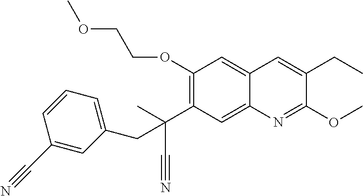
C1(OCCOC)=C(C(C)(C#N)CC2=CC=CC(C#N)=C2)C=C2C(=C1)C=C(CC)C(OC)=N2
